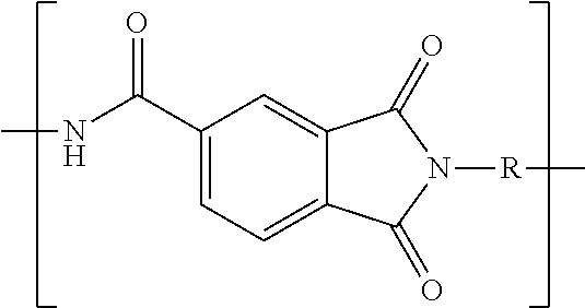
CNC(C1=CC=C2C(=C1)C(=O)N([R]C)C2=O)=O
